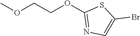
O(CCOC1=NC=C(Br)S1)C
